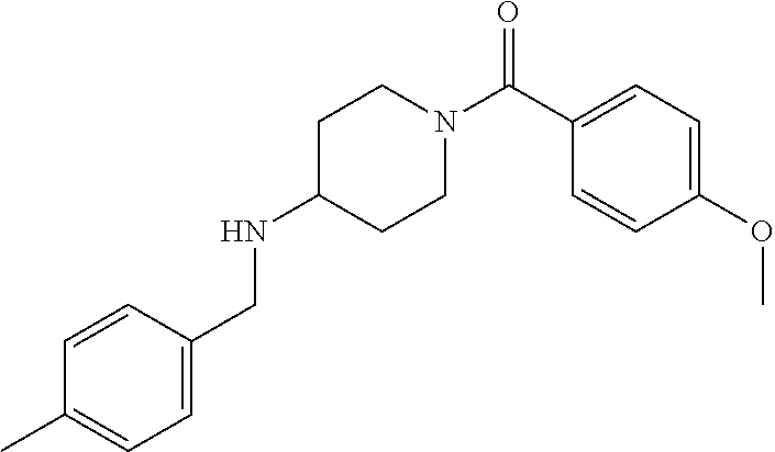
C1C(NCC2=CC=C(C)C=C2)CCN(C(C2=CC=C(OC)C=C2)=O)C1
